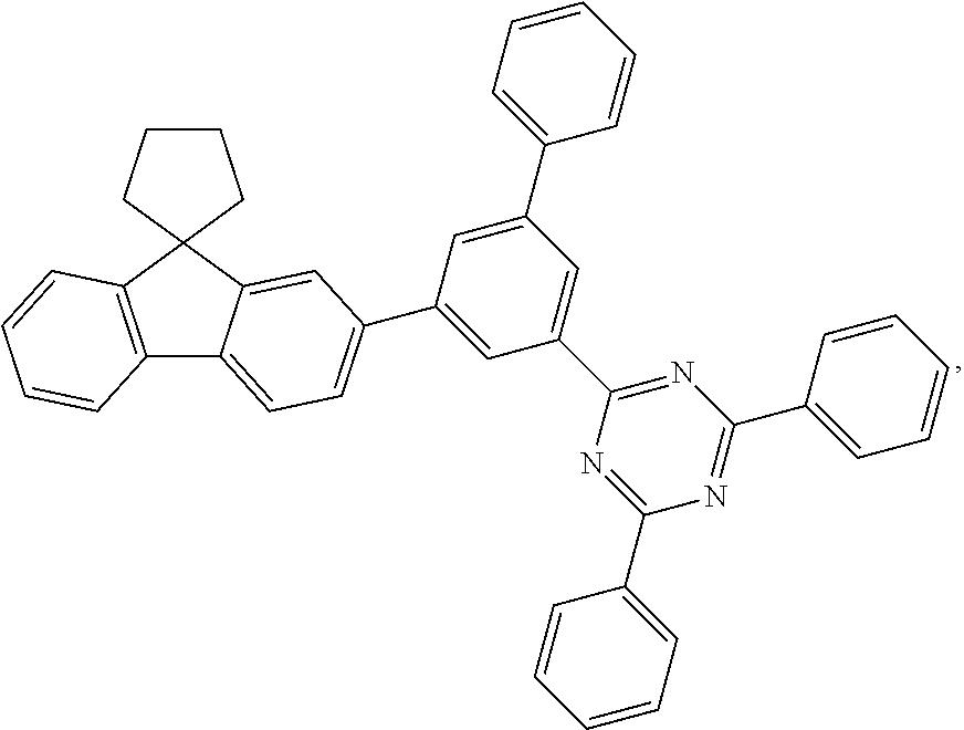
C12=C(C=CC=C1)C1(C3=CC(C4=CC(C5=NC(C6=CC=CC=C6)=NC(C6=CC=CC=C6)=N5)=CC(C5=CC=CC=C5)=C4)=CC=C23)CCCC1
